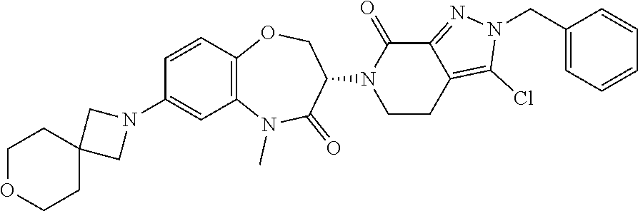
CN1C2=C(C=CC(N3CC4(CCOCC4)C3)=C2)OCC(N2CCC3=C(Cl)N(CC4=CC=CC=C4)N=C3C2=O)C1=O
